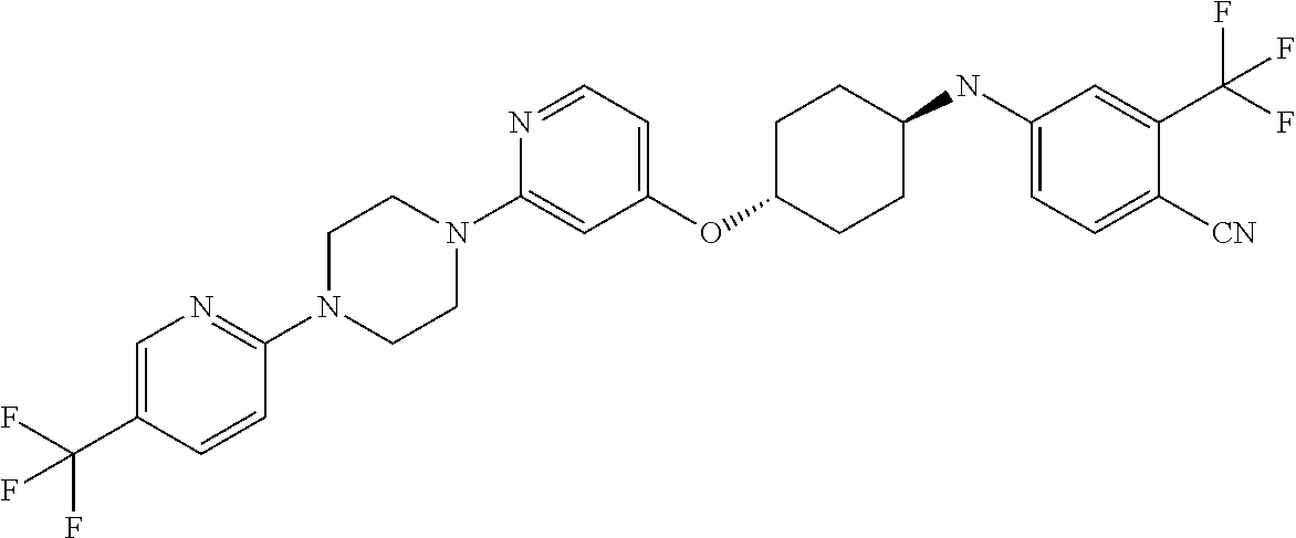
C1(OC2CCC(NC3=CC=C([CN])C(C(F)(F)F)=C3)CC2)=CC=NC(N2CCN(C3=NC=C(C(F)(F)F)C=C3)CC2)=C1
